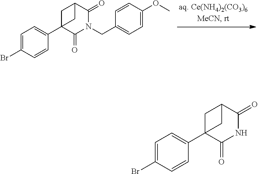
C1=C(Br)C=CC(C23C(=O)N(CC4=CC=C(OC)C=C4)C(=O)C(C2)C3)=C1.C1=C(Br)C=CC(C23C(=O)NC(=O)C(C2)C3)=C1
